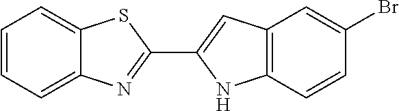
C1=CC=C2C(=C1)SC(C1=CC3=C(N1)C=CC(Br)=C3)=N2
